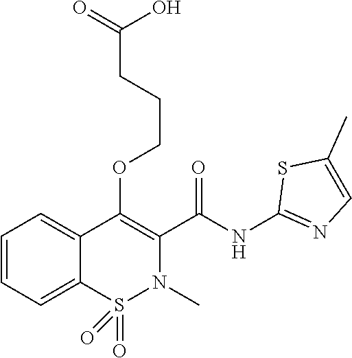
C1=CC=C2C(=C1)C(OCCCC(=O)O)=C(C(NC1=NC=C(C)S1)=O)N(C)S2(=O)=O
